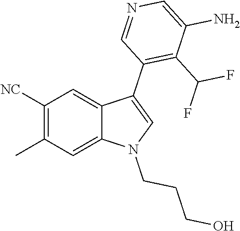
C1([NC])=C(C)C=C2C(=C1)C(C1=C(C(F)F)C(N)=CN=C1)=CN2CCCO
